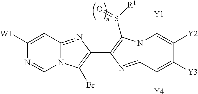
C1([W1])=CC2=NC(C3=C(S([R1])=O)N4C(=N3)C([Y4])=C([Y3])C([Y2])=C4[Y1])=C(Br)N2C=N1
